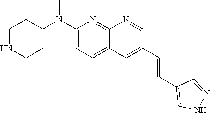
C1NCCC(N(C2=CC=C3C(=N2)N=CC(C=CC2=CNN=C2)=C3)C)C1
